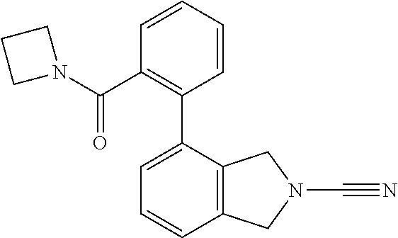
C12=C(C=CC=C1C1=C(C(N3CCC3)=O)C=CC=C1)CN(C#N)C2
